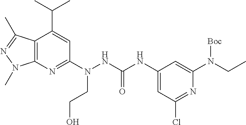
C12=C(N=C(N(CCO)NC(NC3=CC(Cl)=NC(N(CC)[Boc])=C3)=O)C=C1C(C)C)N(C)N=C2C
